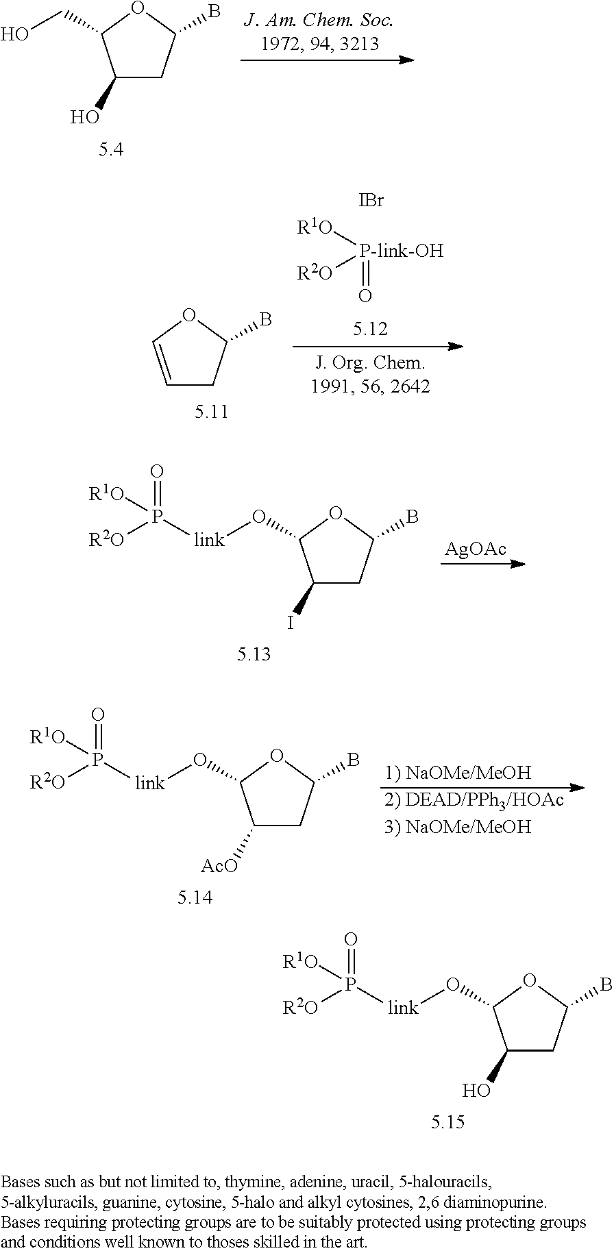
C1(O)CC(B)OC1CO.C1=COC(B)C1.[P-link-OH](=O)([R1O])[R2O].[IBr].[AgOAc].P([R1O])([R2O])(=O)[link]OC1C(I)CC(B)O1.[1) NaOMe/MeOH].[2) DEAD/PPh3/HOAc3) NaOMe/MeOH].P([R1O])([R2O])(=O)[link]OC1C([AcO])CC(B)O1.P([R1O])([R2O])(=O)[link]OC1C(O)CC(B)O1
